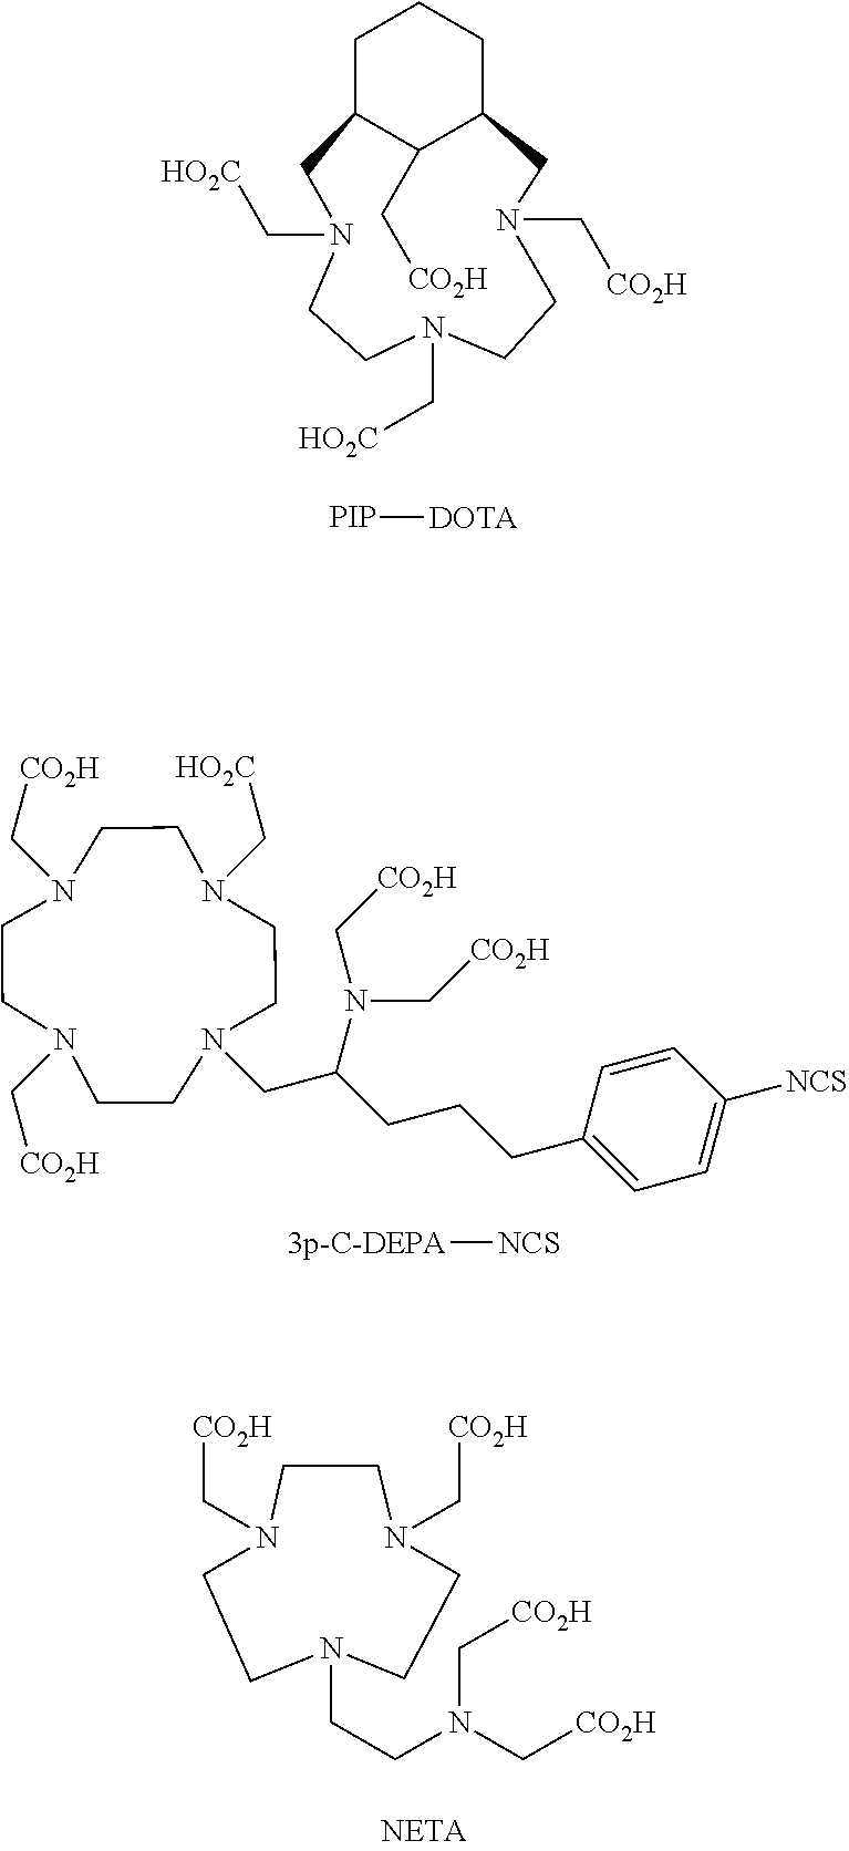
C1CCC2C(C[CO2H])C1CN(C[HO2C])CCN(C[HO2C])CCN(C[CO2H])C2.[PIP][DOTA].N1(C[CO2H])CCN(C[CO2H])CCN(C[HO2C])CCN(CC(CCCC2=CC=C([NCS])C=C2)N(C[CO2H])C[CO2H])CC1.[3p-C-DEPA][NCS].C1CN(CCN(C[CO2H])C[CO2H])CCN(C[CO2H])CCN1C[CO2H]
